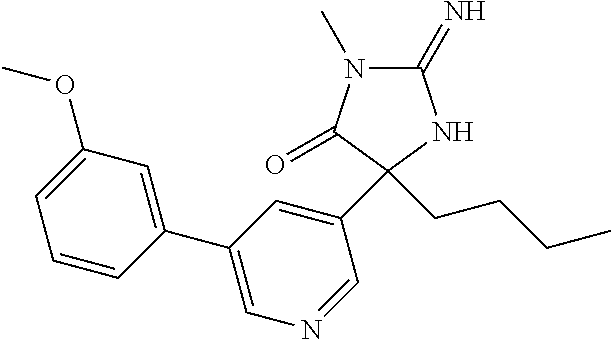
C1(=N)N(C)C(=O)C(CCCC)(C2=CC(C3=CC(OC)=CC=C3)=CN=C2)N1
